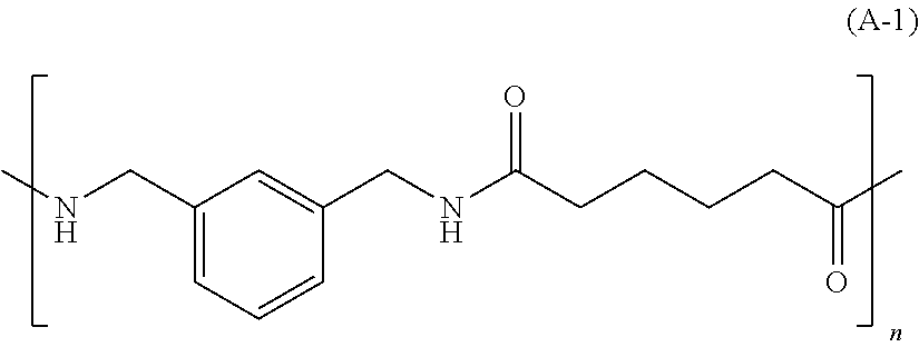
C1(CNC)=CC=CC(CNC(CCCCC(C)=O)=O)=C1
